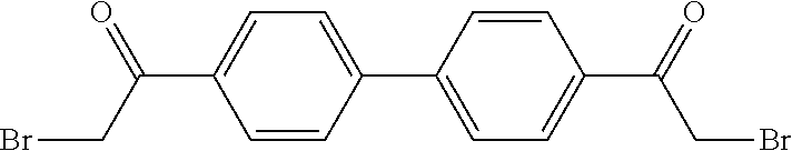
C1=CC(C2=CC=C(C(=O)CBr)C=C2)=CC=C1C(=O)CBr
